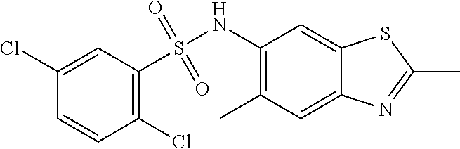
C1=CC(Cl)=C(S(NC2=C(C)C=C3C(=C2)SC(C)=N3)(=O)=O)C=C1Cl
